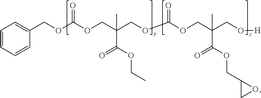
C1=CC=CC(COC(OCC(COC(OCC(CO[H])(C)C(OCC2OC2)=O)=O)(C)C(OCC)=O)=O)=C1
